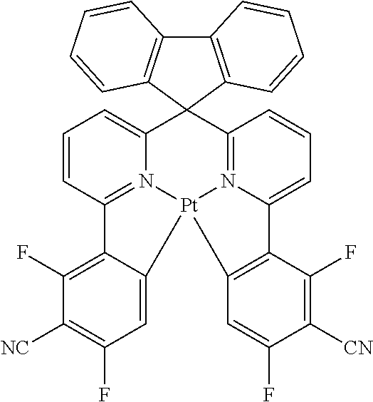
C12=N3C(=CC=C1)C1(C4=N5C(=CC=C4)C4=C(C=C(F)C([CN])=C4F)[Pt]35C3=CC(F)=C([NC])C(F)=C23)C2=C(C3=C1C=CC=C3)C=CC=C2
